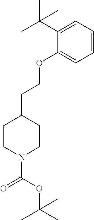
C1CN(C(=O)OC(C)(C)C)CCC1CCOC1=CC=CC=C1C(C)(C)C
